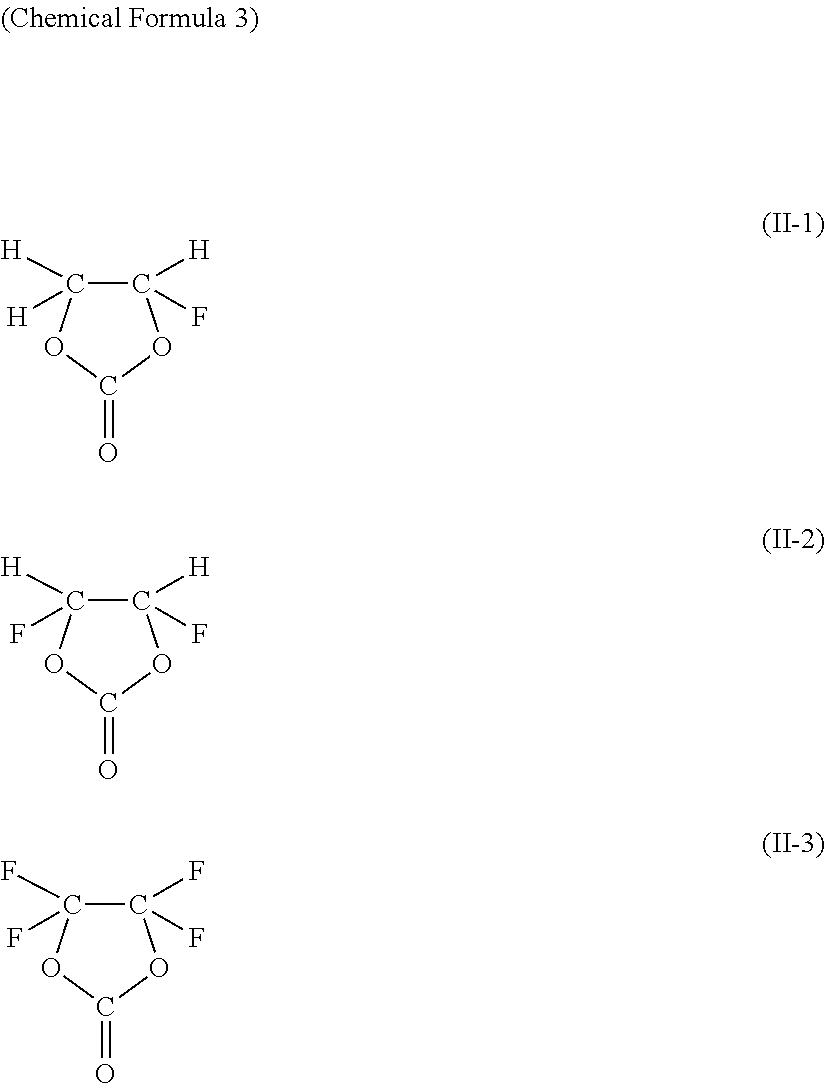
C1([H])(F)C([H])([H])OC(=O)O1.C1([H])(F)C([H])(F)OC(=O)O1.C1(F)(F)C(F)(F)OC(=O)O1
